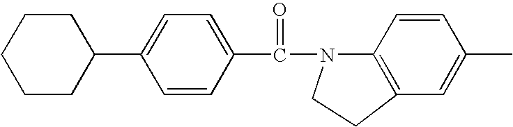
C1=CC(C(=O)N2C3=C(C=C(C)C=C3)CC2)=CC=C1C1CCCCC1
